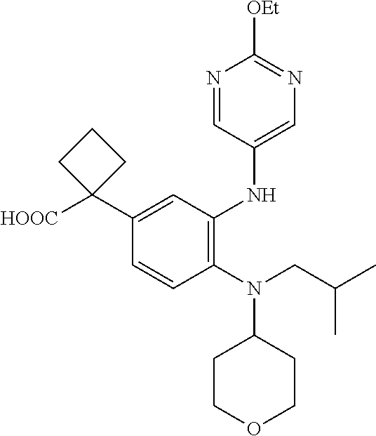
C1=CC(N(CC(C)C)C2CCOCC2)=C(NC2=CN=C([OEt])N=C2)C=C1C1([HOOC])CCC1
